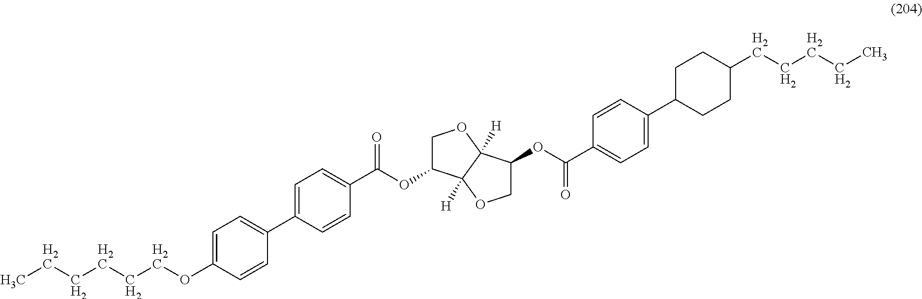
C(CCCOC1=CC=C(C2=CC=C(C(=O)OC3COC4([H])C3([H])OCC4OC(C3=CC=C(C4CCC(CCCCC)CC4)C=C3)=O)C=C2)C=C1)CC
